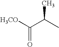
[H3CO]C(C(C)C)=O
